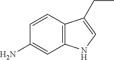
C1=CC2=C(C=C1N)NC=C2CC
